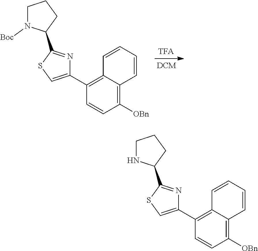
C1=CC=CC2=C(C3=CSC(C4CCCN4[Boc])=N3)C=CC([OBn])=C12.C1=CC=CC2=C(C3=CSC(C4CCCN4)=N3)C=CC([OBn])=C12
